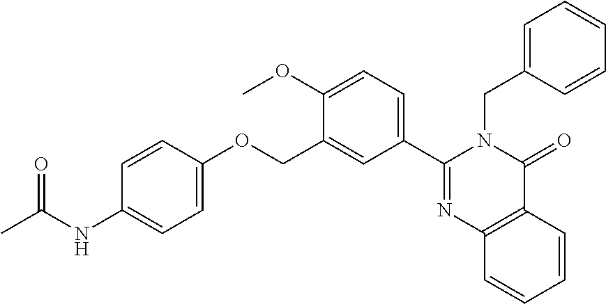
C12=C(C=CC=C1)N=C(C1=CC=C(OC)C(COC3=CC=C(NC(C)=O)C=C3)=C1)N(CC1=CC=CC=C1)C2=O
